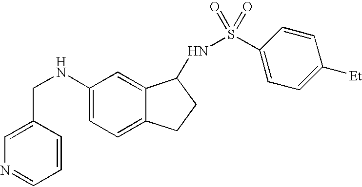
C1=CC(CNC2=CC=C3C(=C2)C(NS(=O)(=O)C2=CC=C([Et])C=C2)CC3)=CN=C1
